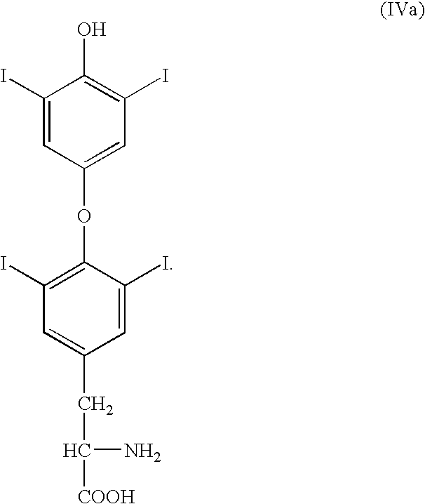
C1(I)=CC(OC2=C(I)C=C(CC(N)[COOH])C=C2I)=CC(I)=C1O
